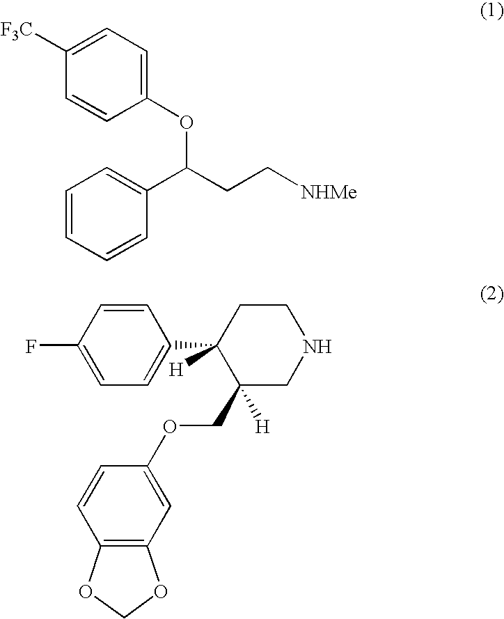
C1(OC(CC[NHMe])C2=CC=CC=C2)=CC=C([F3C])C=C1.C1=CC(F)=CC=C1C1([H])C([H])(COC2=CC3=C(C=C2)OCO3)CNCC1
